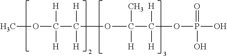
COC(C(OC(C(OP(O)(=O)O)([H])[H])(C)[H])([H])[H])([H])[H]
